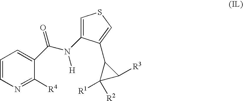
C(N([H])C1=CSC=C1C1C([R1])([R2])C1[R3])(=O)C1=CC=CN=C1[R4]
